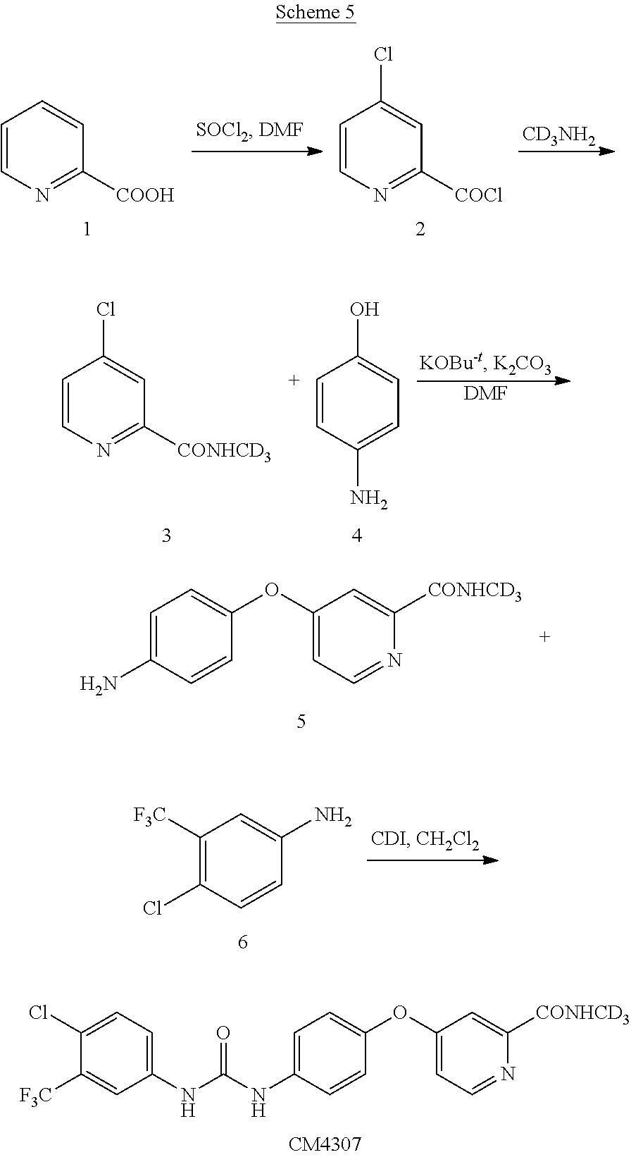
C1=CN=C([COOH])C=C1.C1=CN=C([COCl])C=C1Cl.[CD3NH2].C1=CN=C([CONHCD3])C=C1Cl.[C+]1=CC(N)=CC=C1O.[DMF].C1(OC2=CC=C(N)C=C2)=CC=NC([CONHCD3])=C1.C1([F3C])=C(Cl)C=CC(N)=C1.C1(OC2=CC=C(NC(NC3=CC=C(Cl)C([F3C])=C3)=O)C=C2)=CC=NC([CONHCD3])=C1
